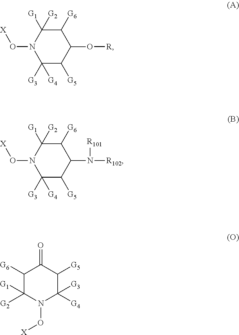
C1([G6])C([G1])([G2])N(O[X])C([G3])([G4])C([G5])C1O[R].C1([G6])C([G1])([G2])N(O[X])C([G3])([G4])C([G5])C1N([R102])[R101].C1([G6])C([G2])([G1])N(O[X])C([G4])([G3])C([G5])C1=O
